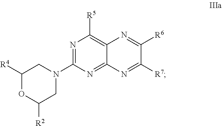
C1([R4])OC([R2])CN(C2=NC([R5])=C3C(=N2)N=C([R7])C([R6])=N3)C1
